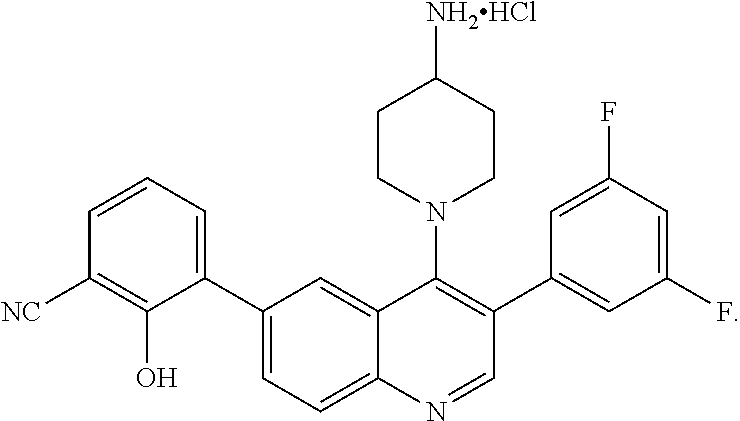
C1(C2=CC=C3C(=C2)C(N2CCC([NH2HCl])CC2)=C(C2=CC(F)=CC(F)=C2)C=N3)=CC=CC([NC])=C1O
